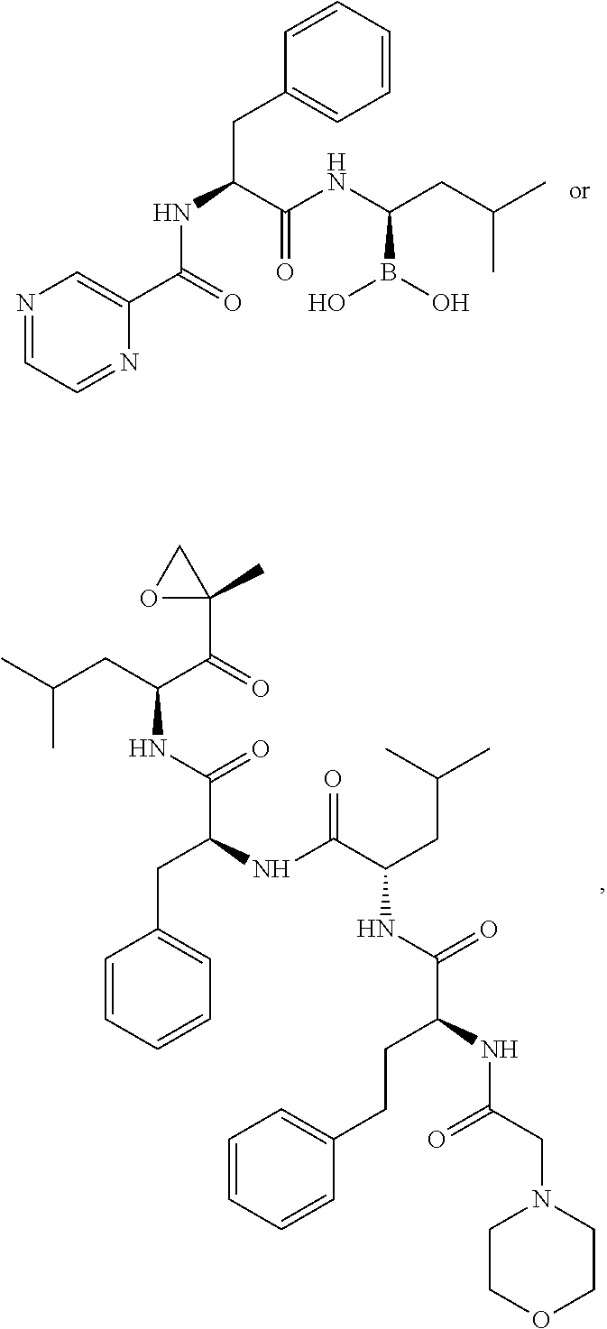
N1=CC=NC(C(=O)NC(CC2=CC=CC=C2)C(NC(CC(C)C)B(O)O)=O)=C1.C1=CC=CC=C1CC(C(NC(CC(C)C)C(=O)C1(C)OC1)=O)NC(C(CC(C)C)NC(C(NC(CN1CCOCC1)=O)CCC1=CC=CC=C1)=O)=O
